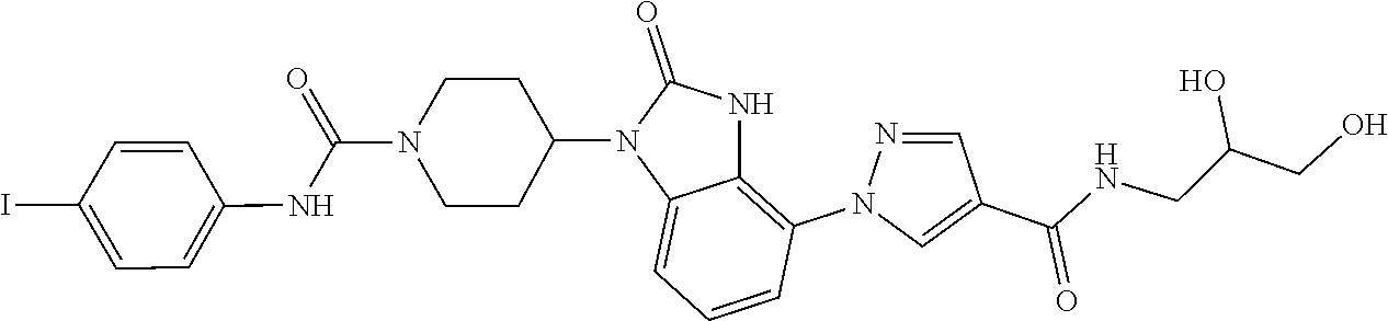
C(CNC(=O)C1=CN(C2=C3NC(=O)N(C4CCN(C(NC5=CC=C(I)C=C5)=O)CC4)C3=CC=C2)N=C1)(O)CO
